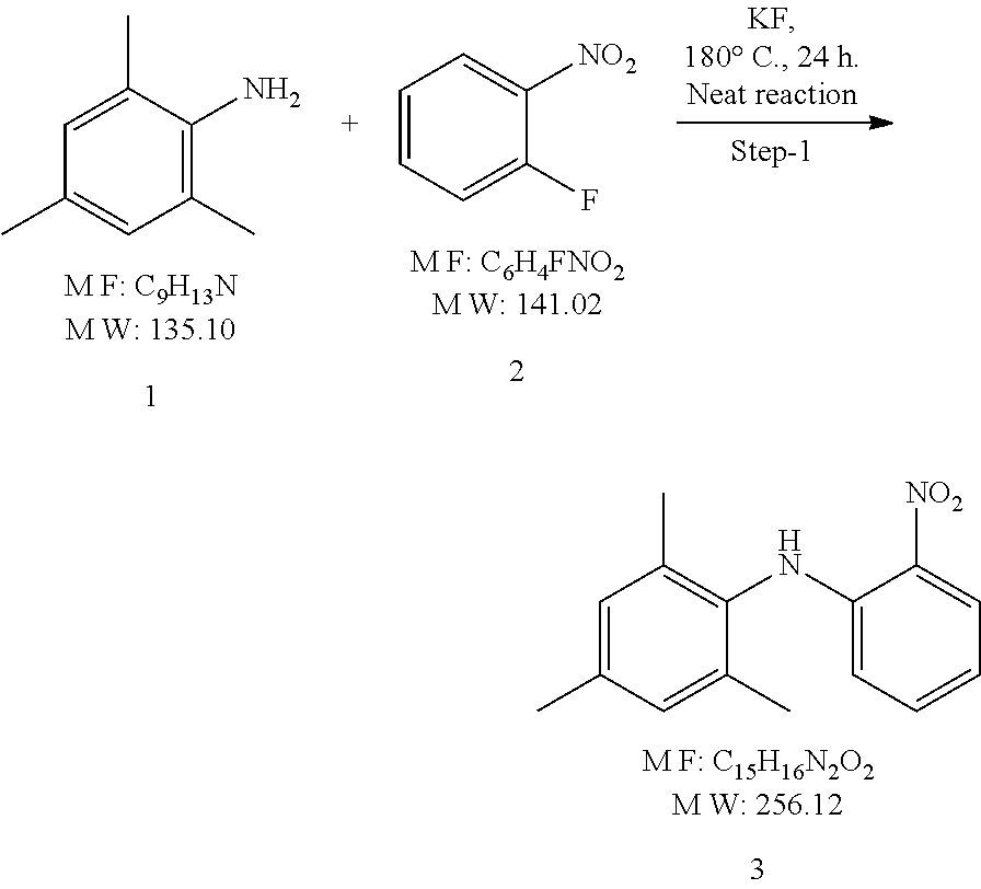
C1(C)=C(N)C(C)=CC(C)=C1.C1=CC=C([NO2])C(F)=C1.C1=C(C)C=C(C)C(NC2=CC=CC=C2[NO2])=C1C
